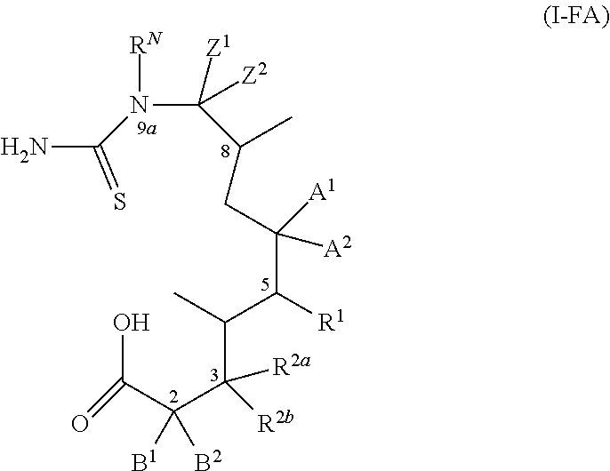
C(C(C(C(C)C(C(CC(C)C(N([RN])C(N)=S)([Z1])[Z2])([A2])[A1])[R1])([R2a])[R2b])([B1])[B2])(O)=O
